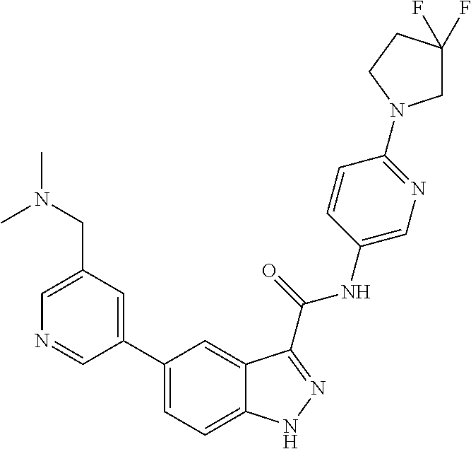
C1(CN(C)C)=CN=CC(C2=CC=C3C(=C2)C(C(NC2=CN=C(N4CC(F)(F)CC4)C=C2)=O)=NN3)=C1
